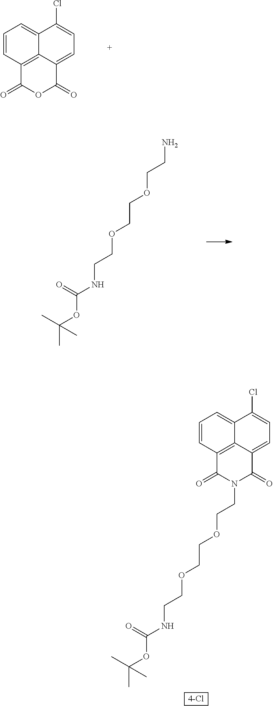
C1=CC2=C3C(=C1)C(Cl)=CC=C3C(=O)OC2=O.C(OCCOCCNC(=O)OC(C)(C)C)CN.C(OCCOCCNC(=O)OC(C)(C)C)CN1C(=O)C2=C3C(=CC=C2)C(Cl)=CC=C3C1=O
